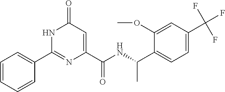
C1=CC=CC(C2=NC(C(=O)NC(C)C3=CC=C(C(F)(F)F)C=C3OC)=CC(=O)N2)=C1
